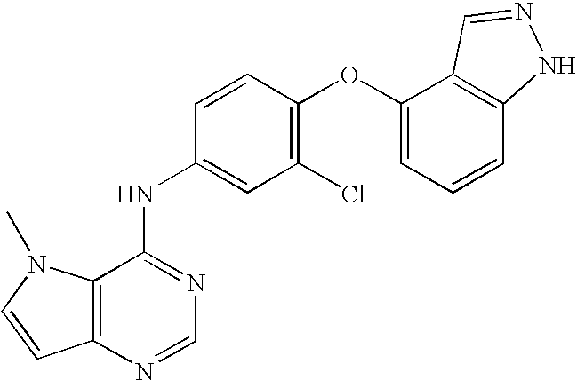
C12=C(N=CN=C1NC1=CC(Cl)=C(OC3=CC=CC4=C3C=NN4)C=C1)C=CN2C
